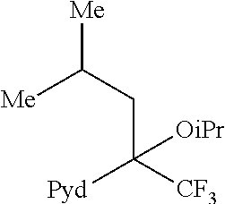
[Me]C(CC([CF3])([Pyd])[OiPr])[Me]
